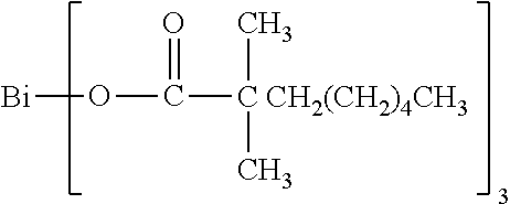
[Bi]OC([C CH2(CH2)4CH3](C)C)=O
